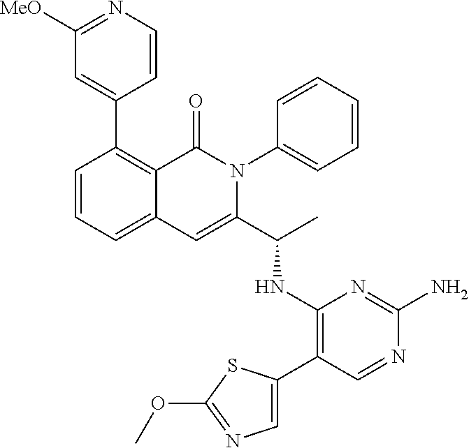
C1=CC=C2C(=C1C1=CC([MeO])=NC=C1)C(=O)N(C1=CC=CC=C1)C(C(C)NC1=C(C3=CN=C(OC)S3)C=NC(N)=N1)=C2
